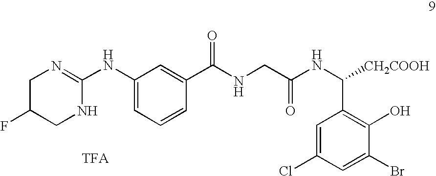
C1(NC2=NCC(F)CN2)=CC=CC(C(=O)NCC(NC(C2=C(O)C(Br)=CC(Cl)=C2)[CH2COOH])=O)=C1
